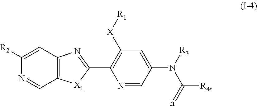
C(=n)(N([R3])C1=CC([X][R1])=C(C2=NC3=C([X1]2)C=NC([R2])=C3)N=C1)[R4]
